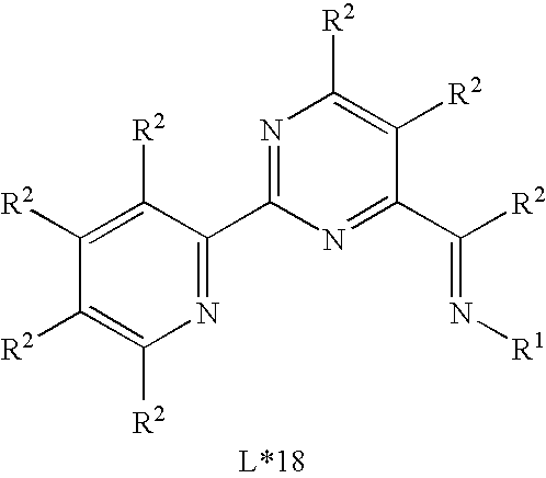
N1=C(C2=NC([R2])=C([R2])C([R2])=C2[R2])N=C(C([R2])=N[R1])C([R2])=C1[R2]
